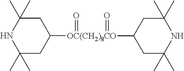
C1C(C)(C)NC(C)(C)CC1[OC(CH2)8CO](C1CC(C)(C)NC(C)(C)C1)(=O)=O
